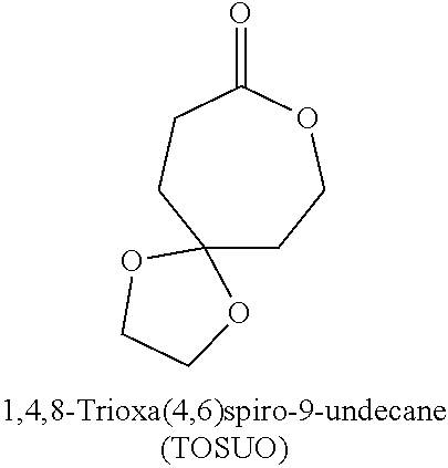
C12(CCOC(=O)CC1)OCCO2
